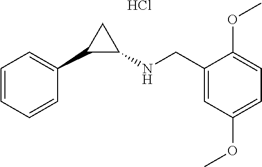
C1=CC=CC(C2C(NCC3=CC(OC)=CC=C3OC)C2)=C1.Cl
